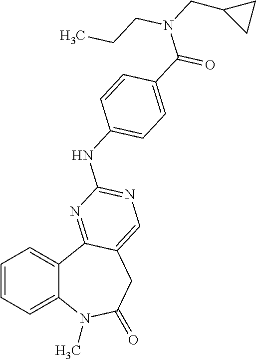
C1=CC=C2C(=C1)N(C)C(=O)CC1=CN=C(NC3=CC=C(C(N(CC4CC4)CCC)=O)C=C3)N=C21
